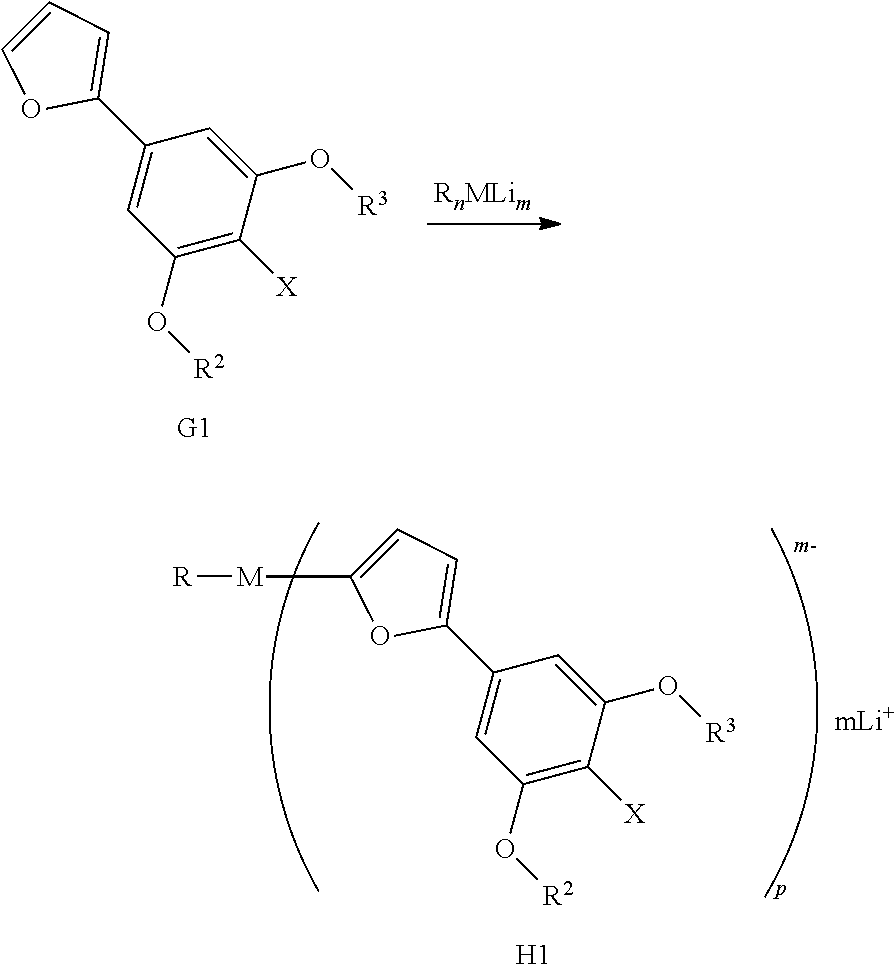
C1(C2=CC=CO2)=CC(O[R2])=C([X])C(O[R3])=C1.[G1].C1(C2=CC=C([M][R])O2)=CC(O[R2])=C([X])C(O[R3])=C1.[H1]
